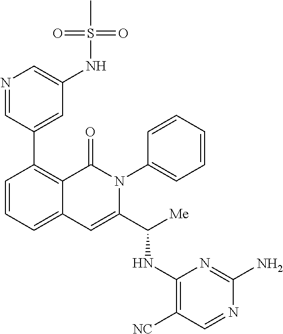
C1(C2=CC(NS(=O)(=O)C)=CN=C2)=C2C(=CC=C1)C=C(C([Me])NC1=C([NC])C=NC(N)=N1)N(C1=CC=CC=C1)C2=O
